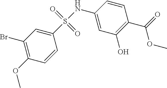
C1(Br)=C(OC)C=CC(S(NC2=CC(O)=C(C(=O)OC)C=C2)(=O)=O)=C1
